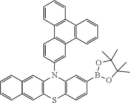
C1=C2C(=CC3=C1SC1=C(N3C3=CC4=C(C=C3)C3=C(C5=C4C=CC=C5)C=CC=C3)C=C(B3OC(C)(C)C(C)(C)O3)C=C1)C=CC=C2
